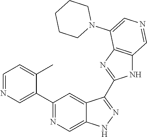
C1(C2=CN=CC=C2C)=NC=C2C(=C1)C(C1=NC3=C(N1)C=NC=C3N1CCCCC1)=NN2
